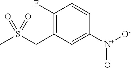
C1(F)=C(CS(=O)(=O)C)C=C([N+](=O)[O-])C=C1
